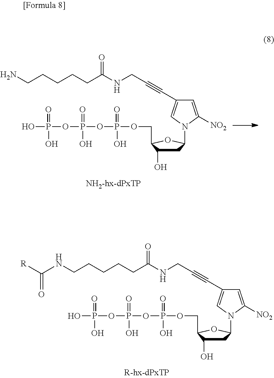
OP(OP(OP(OCC1C(O)CC(N2C=C(C#CCNC(CCCCCN)=O)C=C2[NO2])O1)(=O)O)(=O)O)(=O)O.OP(OP(OP(OCC1C(O)CC(N2C=C(C#CCNC(CCCCCNC([R])=O)=O)C=C2[NO2])O1)(=O)O)(=O)O)(=O)O
